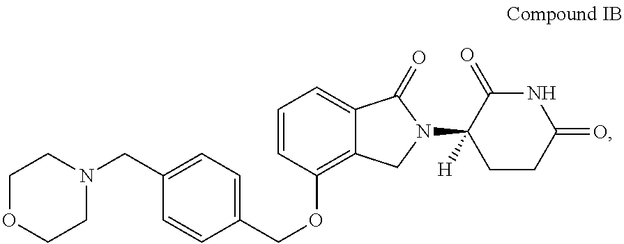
C1OCCN(CC2=CC=C(COC3=C4C(=CC=C3)C(=O)N(C3([H])CCC(=O)NC3=O)C4)C=C2)C1
